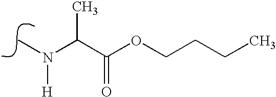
N(C)(C(C(OCCCC)=O)C)[H]
